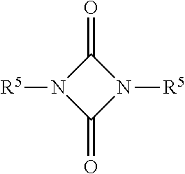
C1(=O)N([R5])C(=O)N1[R5]
